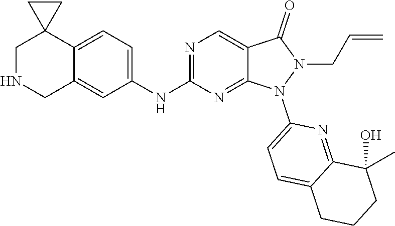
C(CN1N(C2=CC=C3C(=N2)C(C)(O)CCC3)C2=NC(NC3=CC=C4C(=C3)CNCC43CC3)=NC=C2C1=O)=C
